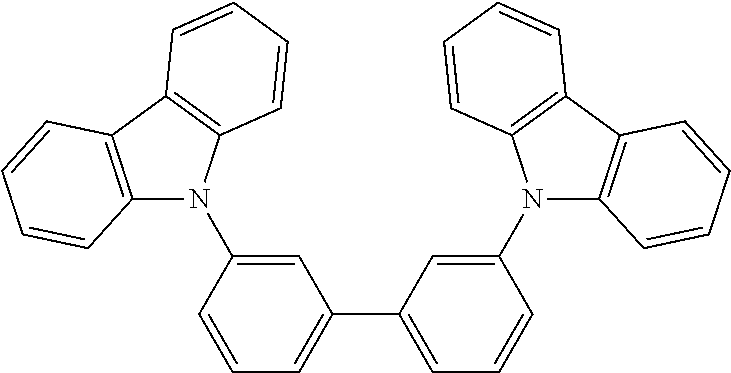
C1=CC=C(C2=CC=CC(N3C4=C(C5=C3C=CC=C5)C=CC=C4)=C2)C=C1N1C2=C(C3=C1C=CC=C3)C=CC=C2
